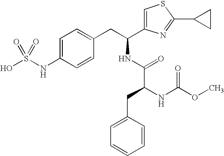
C1=C(NS(O)(=O)=O)C=CC(CC(NC(C(NC(OC)=O)CC2=CC=CC=C2)=O)C2=CSC(C3CC3)=N2)=C1
